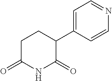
C1(C2=CC=NC=C2)CCC(=O)NC1=O
